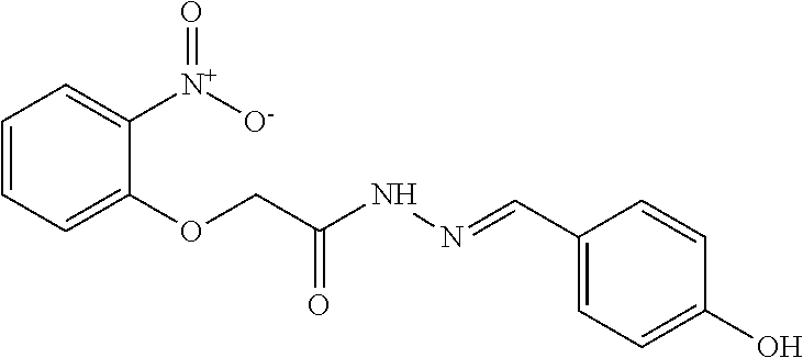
C1=CC=C(OCC(NN=CC2=CC=C(O)C=C2)=O)C([N+]([O-])=O)=C1
